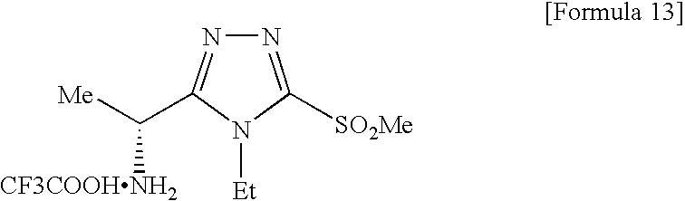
N1=C([SO2Me])N([Et])C(C([Me])[CF3COOHNH2])=N1
